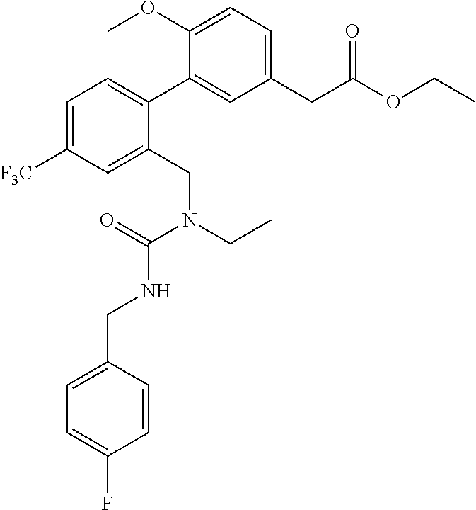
C1=C([F3C])C=C(CN(CC)C(=O)NCC2=CC=C(F)C=C2)C(C2=CC(CC(OCC)=O)=CC=C2OC)=C1
